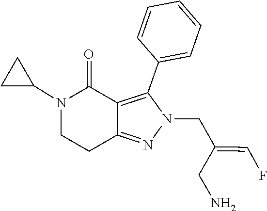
N1(CC(CN)=CF)C(C2=CC=CC=C2)=C2C(=N1)CCN(C1CC1)C2=O
